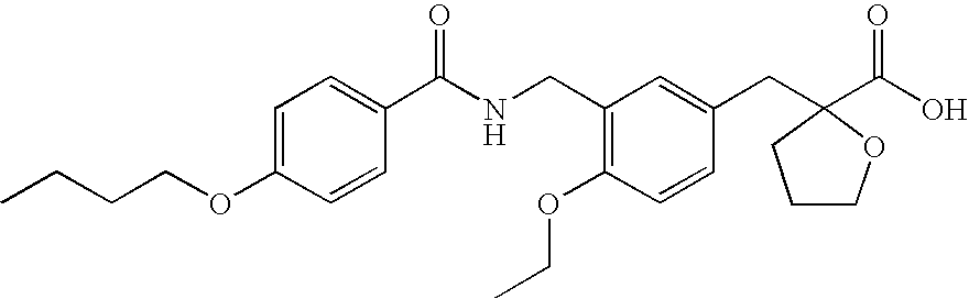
C1=C(OCCCC)C=CC(C(NCC2=C(OCC)C=CC(CC3(C(O)=O)CCCO3)=C2)=O)=C1
